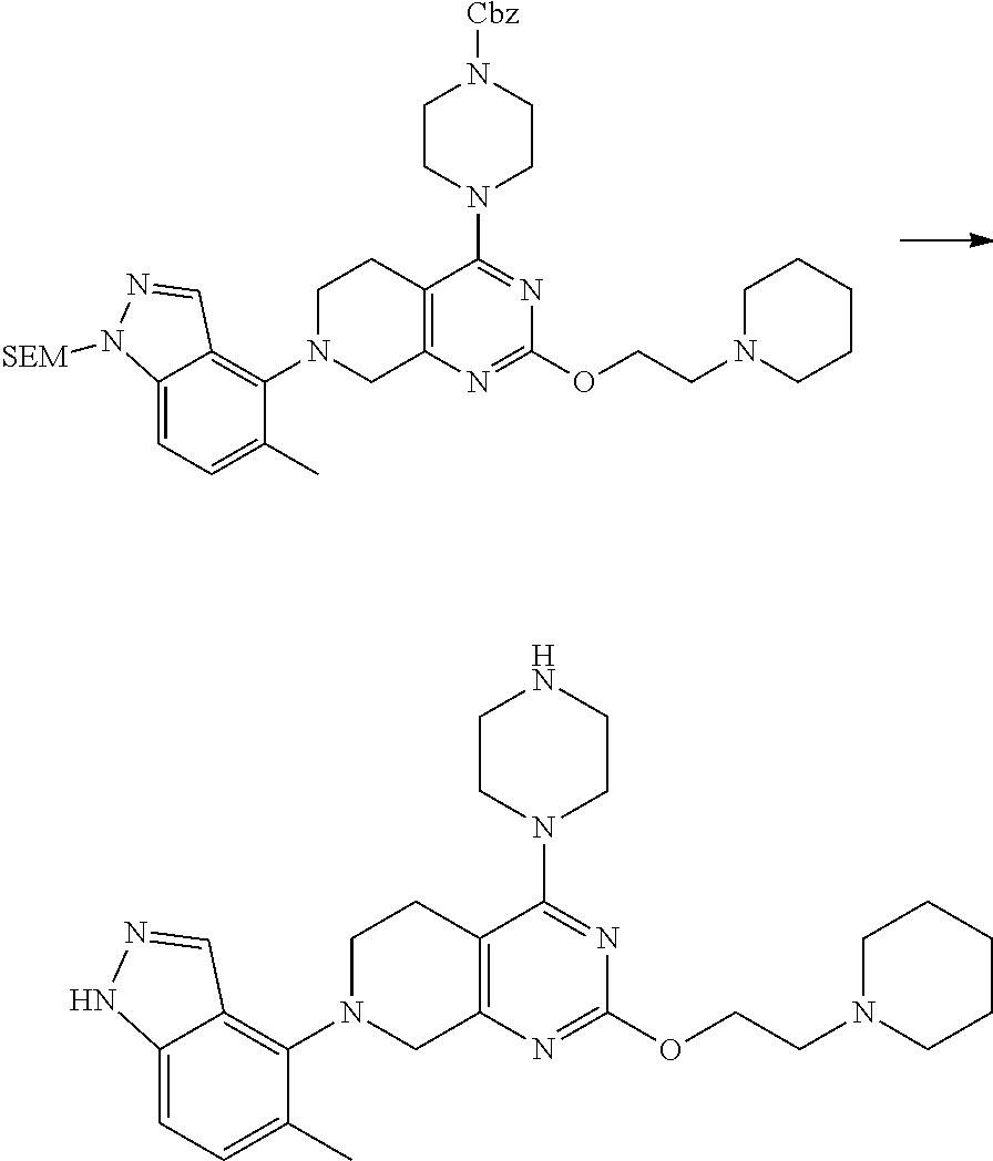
C12=C(N=C(OCCN3CCCCC3)N=C1N1CCN([Cbz])CC1)CN(C1=C3C(=CC=C1C)N([SEM])N=C3)CC2.C12=C(N=C(OCCN3CCCCC3)N=C1N1CCNCC1)CN(C1=C3C(=CC=C1C)NN=C3)CC2
